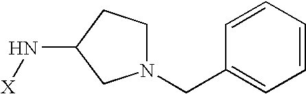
N1(CC2=CC=CC=C2)CCC(N[X])C1
